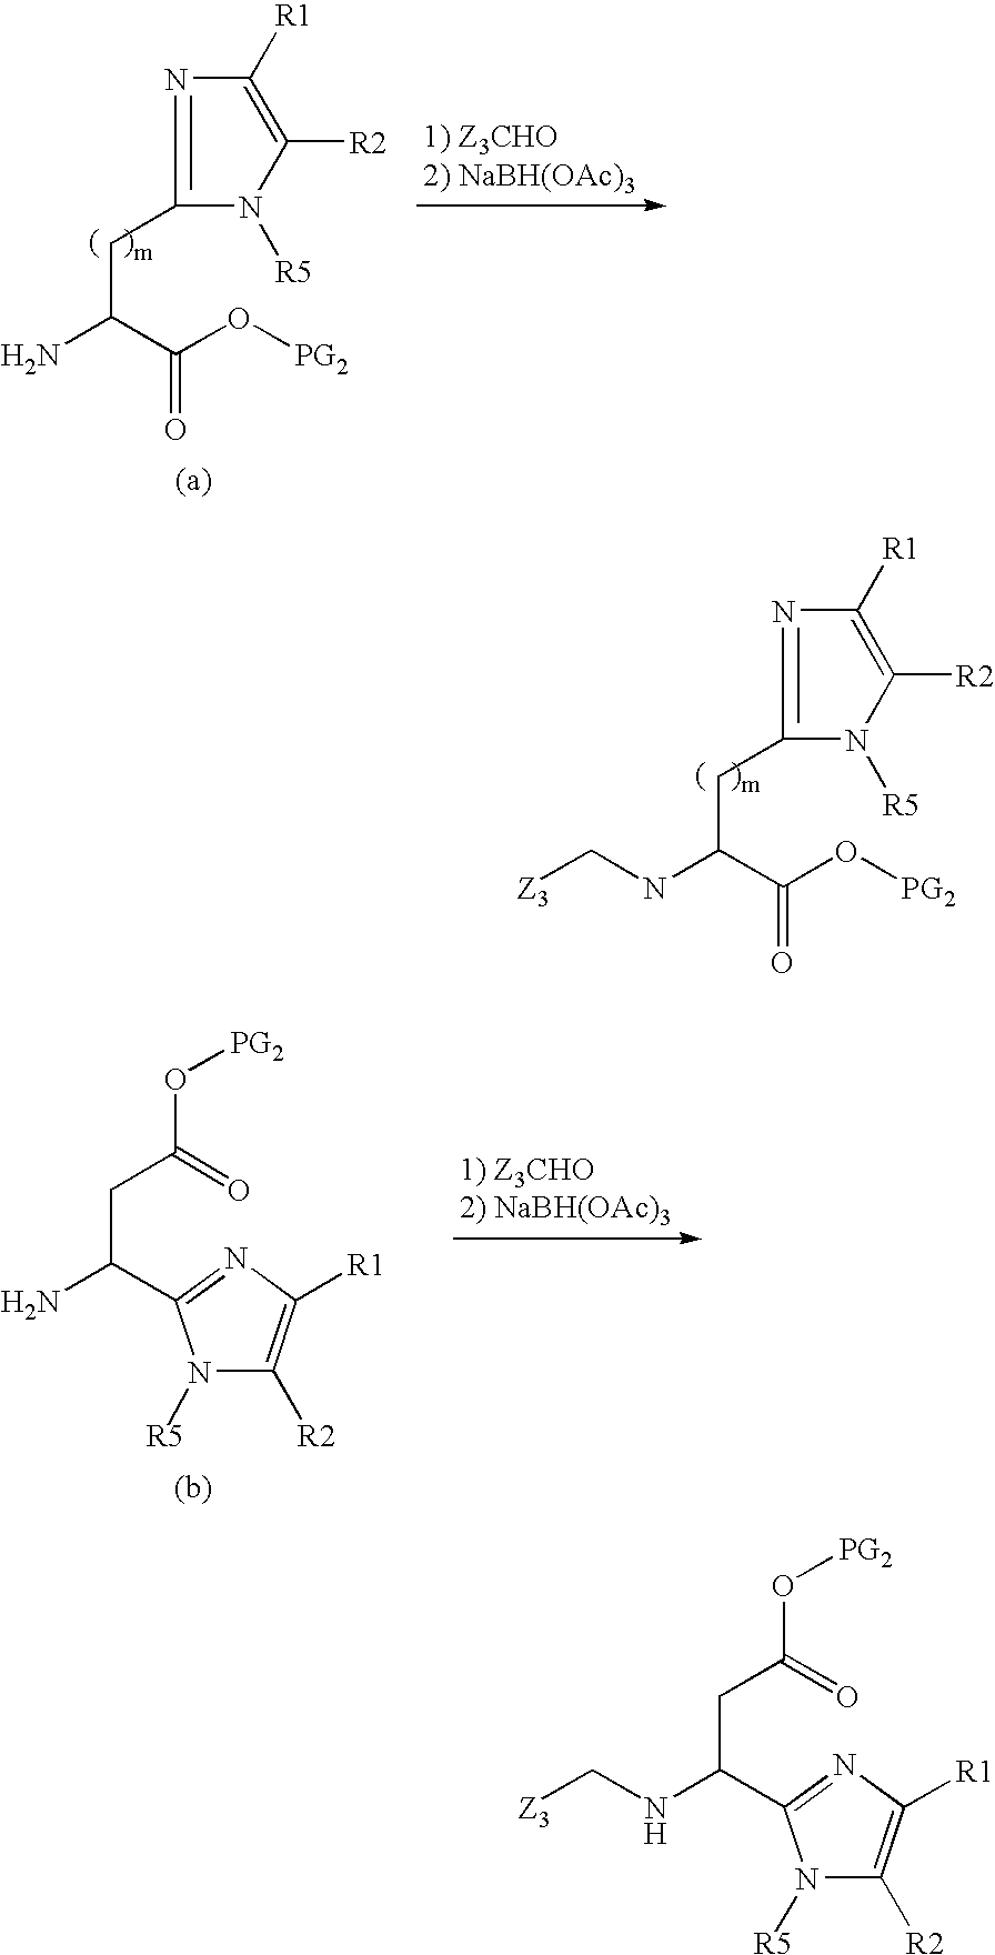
N1([R5])C([R2])=C([R1])N=C1CC(C(O[PG2])=O)NC[Z3].N1([R5])C([R2])=C([R1])N=C1CC(C(O[PG2])=O)N.C(C(N)C1=NC([R1])=C([R2])N1[R5])C(=O)O[PG2].C(C(NC[Z3])C1=NC([R1])=C([R2])N1[R5])C(=O)O[PG2]
